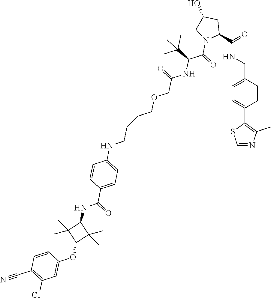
C1=NC(C)=C(C2=CC=C(CNC(C3CC(O)CN3C(=O)C(C(C)(C)C)NC(=O)COCCCCNC3=CC=C(C(=O)NC4C(C)(C)C(OC5=CC(Cl)=C(C#N)C=C5)C4(C)C)C=C3)=O)C=C2)S1
